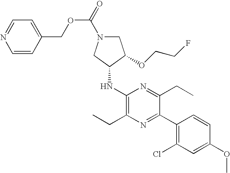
C1(NC2CN(C(OCC3=CC=NC=C3)=O)CC2OCCF)=C(CC)N=C(C2=C(Cl)C=C(OC)C=C2)C(CC)=N1
